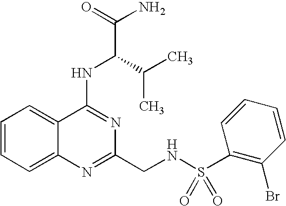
C1=CC=C2C(=C1)C(NC(C(N)=O)C(C)C)=NC(CNS(C1=C(Br)C=CC=C1)(=O)=O)=N2
